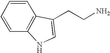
C1=C(CCN)C2=C(N1)C=CC=C2
